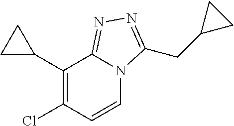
C1(C2CC2)=C(Cl)C=CN2C1=NN=C2CC1CC1
